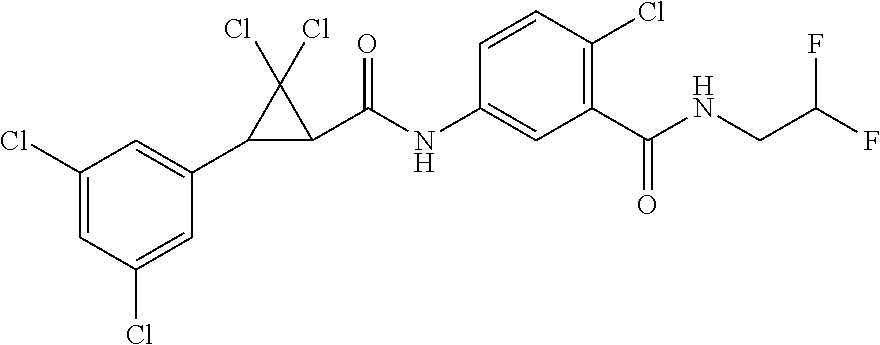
C1(Cl)=CC(Cl)=CC(C2C(C(NC3=CC(C(NCC(F)F)=O)=C(Cl)C=C3)=O)C2(Cl)Cl)=C1
